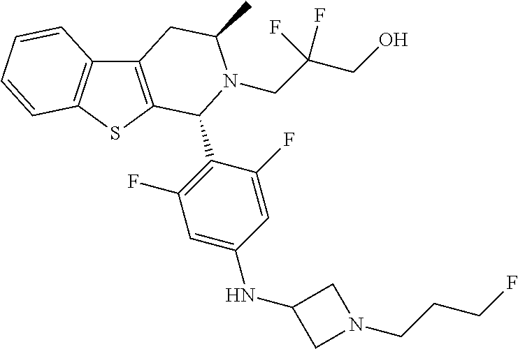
C12=C(SC3=C1C=CC=C3)C(C1=C(F)C=C(NC3CN(CCCF)C3)C=C1F)N(CC(F)(CO)F)C(C)C2
